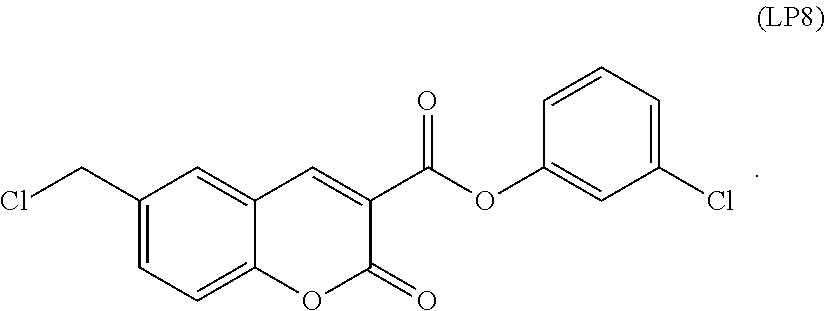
C1(CCl)=CC=C2C(=C1)C=C(C(OC1=CC(Cl)=CC=C1)=O)C(=O)O2
